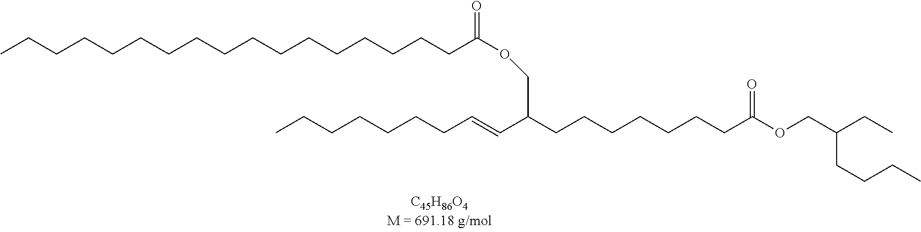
C(CCCCCCCCCCCCCC(OCC(CCCCCCCC(OCC(CC)CCCC)=O)C=CCCCCCCC)=O)CCC
